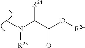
C(C(O[R24])=O)(N(C)[R23])[R24]
